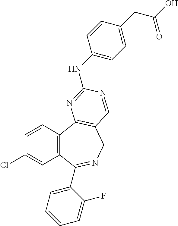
C1=CC2=C(C=C1Cl)C(C1=CC=CC=C1F)=NCC1=C2N=C(NC2=CC=C(CC(=O)O)C=C2)N=C1
